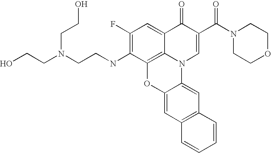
C1(F)=C(NCCN(CCO)CCO)C2=C3C(=C1)C(=O)C(C(N1CCOCC1)=O)=CN3C1=CC3=C(C=C1O2)C=CC=C3
